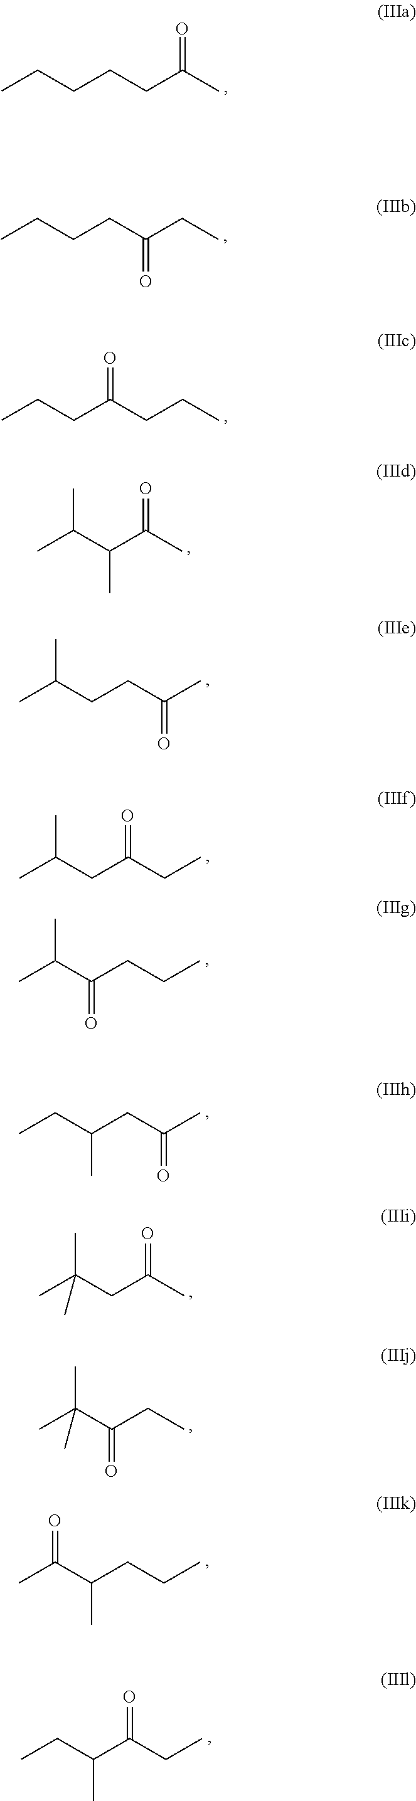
CCCCCC(C)=O.CCCCC(CC)=O.CCCC(CCC)=O.CC(C(C(C)=O)C)C.CC(CCC(C)=O)C.CC(CC(CC)=O)C.CC(C(CCC)=O)C.CCC(CC(C)=O)C.CC(CC(C)=O)(C)C.CC(C(CC)=O)(C)C.CC(C(CCC)C)=O.CCC(C(CC)=O)C
